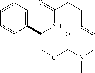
C1=CC=C(C2COC(=O)N(C)CC=CCCC(=O)N2)C=C1
